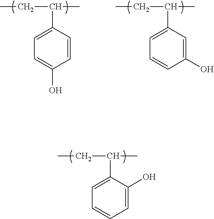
C1=C(C(C)CC)C(O)=CC=C1.C1=C(C(C)CC)C=CC(O)=C1.C1=C(C(C)CC)C=C(O)C=C1
